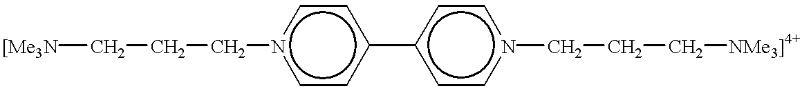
[[Me3N]CCCn1ccc(-c2ccn(CCC[NMe3]4+])cc2)cc1
